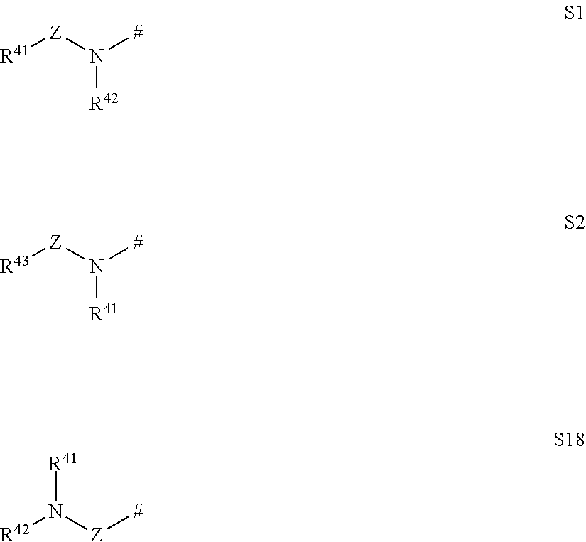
[R42]N([Z][R41])[#].[R41]N([Z][R43])[#].N([R41])([Z][#])[R42]
